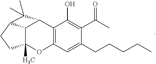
C12=C(C(O)=C(C(=O)C)C(CCCCC)=C1)C1C3C(C)(O2)CCC3C1(C)C
